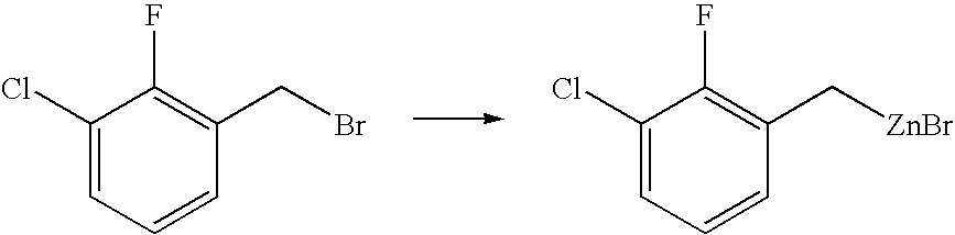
C1(Cl)=CC=CC(CBr)=C1F.C1(Cl)=CC=CC(C[ZnBr])=C1F
